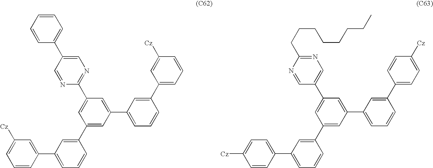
C1=CC(C2=CC=CC(C3=CC(C4=CC=CC(C5=CC=CC([Cz])=C5)=C4)=CC(C4=NC=C(C5=CC=CC=C5)C=N4)=C3)=C2)=CC([Cz])=C1.C1=CC(C2=CC=CC(C3=CC(C4=CC=CC(C5=CC=C([Cz])C=C5)=C4)=CC(C4=CN=C(CCCCCCCC)N=C4)=C3)=C2)=CC=C1[Cz]
